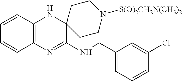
C12=C(N=C(NCC3=CC=CC(Cl)=C3)C3(N1)CCN([S(O)2CH2N(CH3)2])CC3)C=CC=C2
